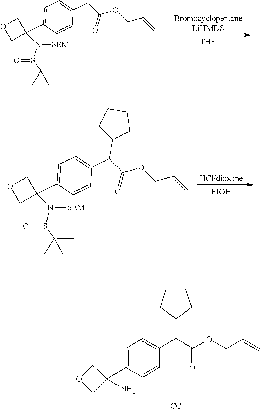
C1=C(C2(N(S(C(C)(C)C)=O)[SEM])COC2)C=CC(CC(OCC=C)=O)=C1.[THF].C1=C(C2(N(S(C(C)(C)C)=O)[SEM])COC2)C=CC(C(C(OCC=C)=O)C2CCCC2)=C1.[HCl/dioxane].[EtOH].C1=C(C2(N)COC2)C=CC(C(C(OCC=C)=O)C2CCCC2)=C1.[CC]
